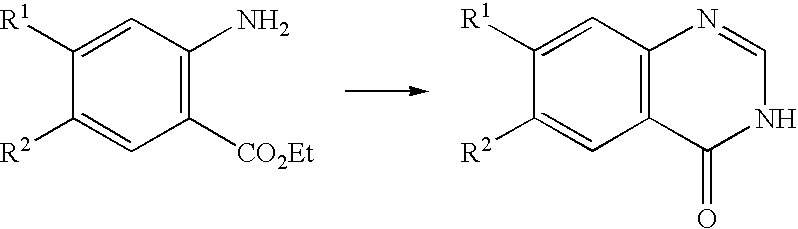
C1([CO2Et])=C(N)C=C([R1])C([R2])=C1.C12=C(C=C([R1])C([R2])=C1)N=CNC2=O
